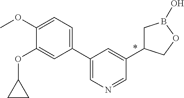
C1(C2=CN=CC(C3CB(O)OC3)=C2)=CC=C(OC)C(OC2CC2)=C1
